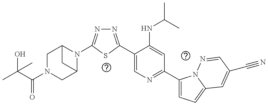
C1(C2=NN=C(N3C4CN(C(=O)C(O)(C)C)CC3C4)S2)=CN=C(C2=CC=C3N2N=CC(C#N)=C3)C=C1NC(C)C
